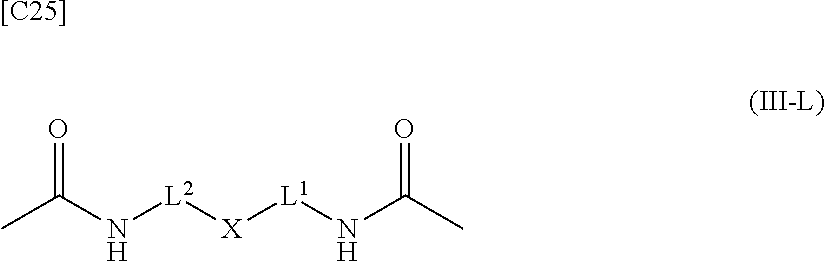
O=C(N[L2][X][L1]NC(C)=O)C.[[C25]]
